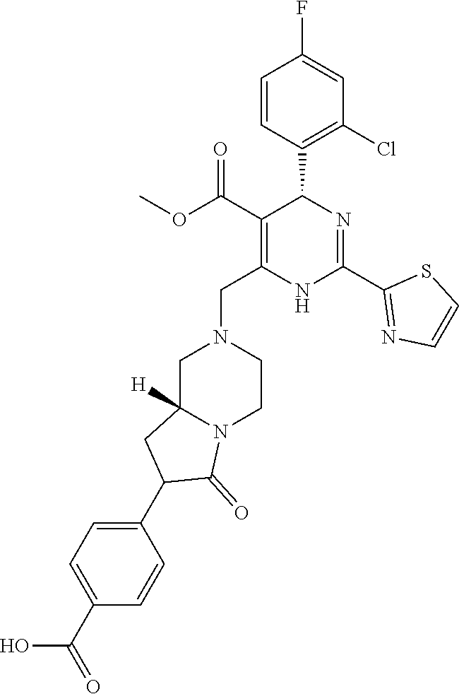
C1=CC(C2C(C(OC)=O)=C(CN3CC4([H])N(CC3)C(=O)C(C3=CC=C(C(=O)O)C=C3)C4)NC(C3=NC=CS3)=N2)=C(Cl)C=C1F
